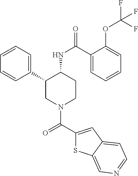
C1=CC=C(C2CN(C(C3=CC4=CC=NC=C4S3)=O)CCC2NC(=O)C2=CC=CC=C2OC(F)(F)F)C=C1
